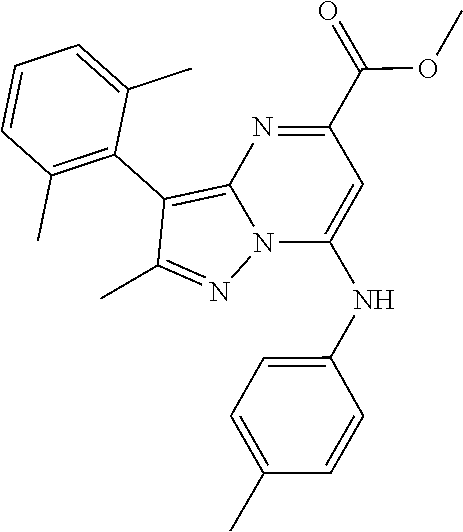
C12=C(C3=C(C)C=CC=C3C)C(C)=NN1C(NC1=CC=C(C)C=C1)=CC(C(=O)OC)=N2
